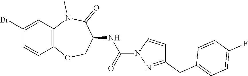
C1(CC2=CC=C(F)C=C2)=NN(C(=O)NC2C(=O)N(C)C3=C(OC2)C=CC(Br)=C3)C=C1
